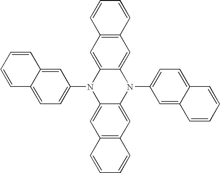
C1=C2C(=CC=C1N1C3=CC4=C(C=C3N(C3=CC=C5C(=C3)C=CC=C5)C3=CC5=C(C=C13)C=CC=C5)C=CC=C4)C=CC=C2
